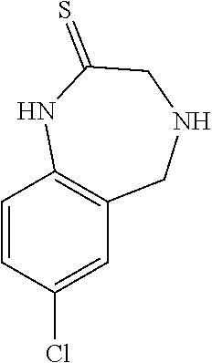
C1=CC(Cl)=CC2=C1NC(=S)CNC2
